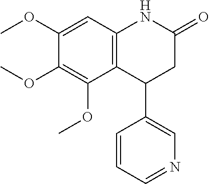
C12=C(C=C(OC)C(OC)=C1OC)NC(=O)CC2C1=CN=CC=C1
